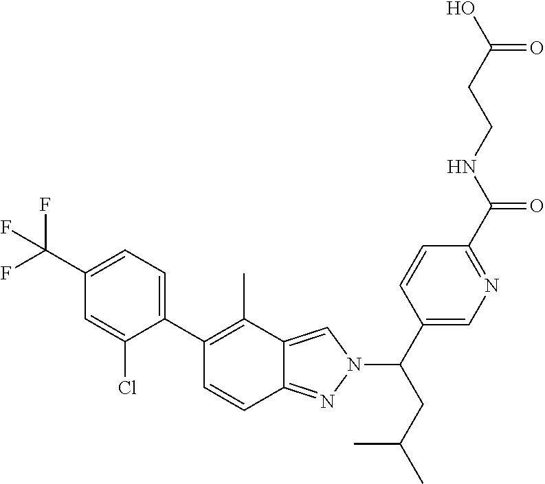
C1(C(F)(F)F)=CC=C(C2=C(C)C3=CN(C(CC(C)C)C4=CN=C(C(NCCC(O)=O)=O)C=C4)N=C3C=C2)C(Cl)=C1
